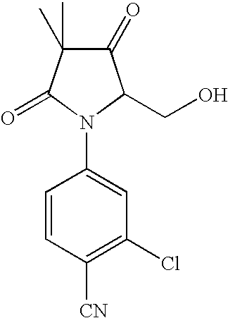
C1(=O)C(C)(C)C(=O)N(C2=CC(Cl)=C([CN])C=C2)C1CO
